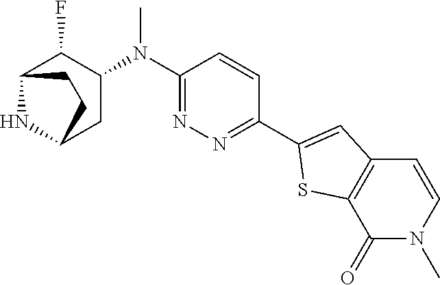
C1(N(C2C(F)C3NC(C2)CC3)C)=NN=C(C2=CC3=C(S2)C(=O)N(C)C=C3)C=C1
